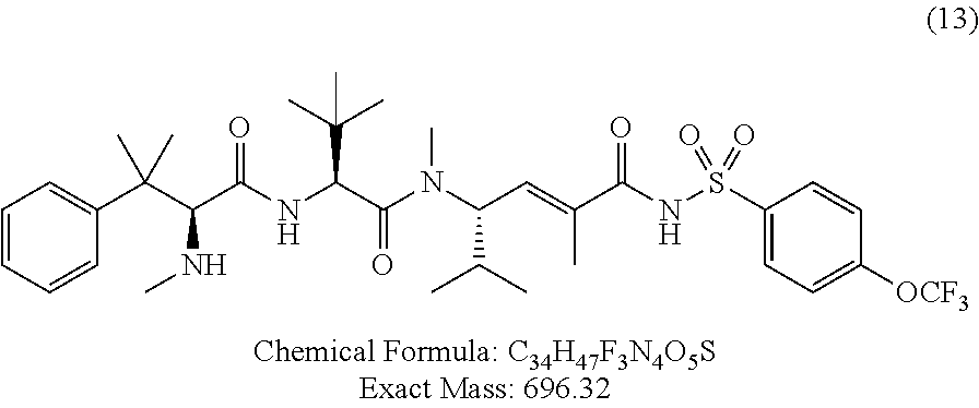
C1=CC=CC(C(C(C(NC(C(N(C(C=C(C(NS(C2=CC=C([OCF3])C=C2)(=O)=O)=O)C)C(C)C)C)=O)C(C)(C)C)=O)NC)(C)C)=C1
